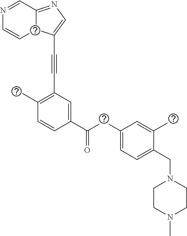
C12=NC=C(C#CC3=C(C)C=CC(C(CC4=CC=C(CN5CCN(C)CC5)C(C)=C4)=O)=C3)C1C=CN=C2
